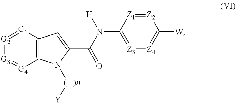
[G3]1=[G4]C2=C([G1]=[G2]1)C=C(C(=O)N([H])C1=[Z3][Z4]=C([W])[Z2]=[Z1]1)N2[(   )n][Y]
